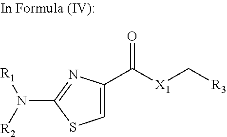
N(C1=NC(C([X1]C[R3])=O)=CS1)([R2])[R1]
